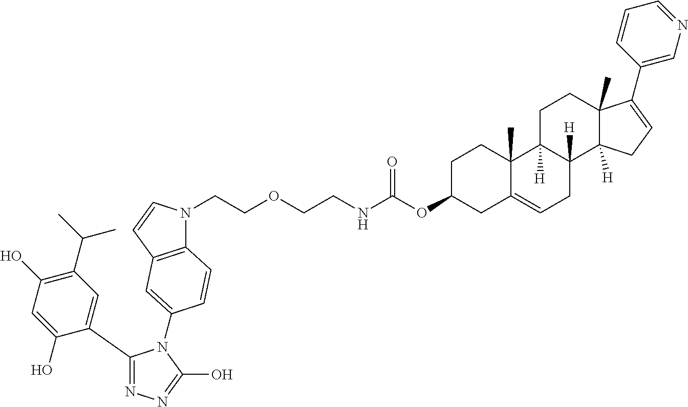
C1(C2=CC(C(C)C)=C(O)C=C2O)=NN=C(O)N1C1=CC2=C(N(CCOCCNC(OC3CC4=CCC5([H])C([H])(CCC6(C)C5([H])CC=C6C5=CN=CC=C5)C4(C)CC3)=O)C=C2)C=C1
